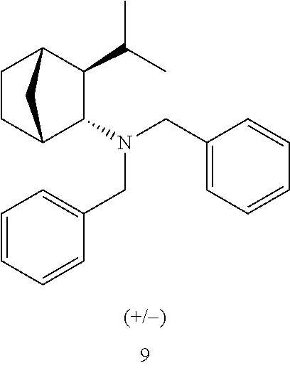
C1(C(C)C)C2CCC(C1N(CC1=CC=CC=C1)CC1=CC=CC=C1)C2
